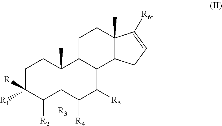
C1C([R])([R1])C([R2])C2([R3])C(C)(C1)C1C(C([R5])C2[R4])C2C(C)(CC1)C([R6])=CC2
